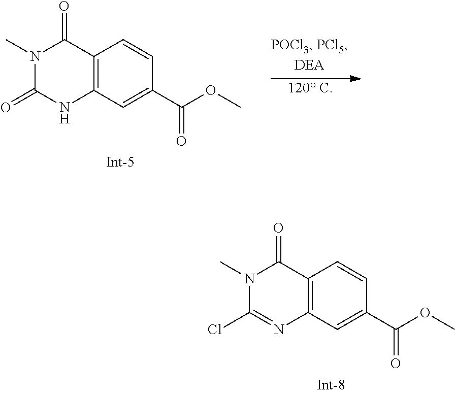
[120 C].C1(=O)N(C)C(=O)C2=C(N1)C=C(C(OC)=O)C=C2.[Int-5].C1(Cl)=NC2=C(C(=O)N1C)C=CC(C(OC)=O)=C2
